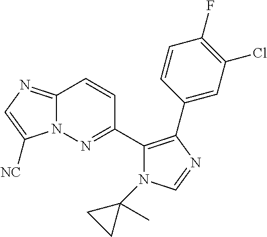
C12=NC=C([NC])N1N=C(C1=C(C3=CC(Cl)=C(F)C=C3)N=CN1C1(C)CC1)C=C2
